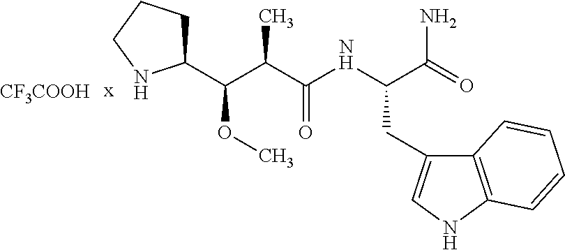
[CF3COOH].[x].C1C(C(C(C(=O)NC(CC2=CNC3=C2C=CC=C3)C(=O)N)C)OC)NCC1
